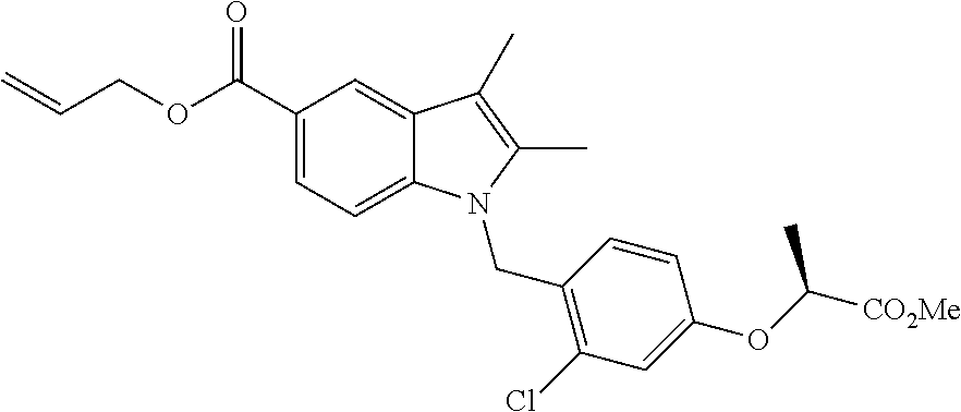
C1(C(OCC=C)=O)=CC=C2C(=C1)C(C)=C(C)N2CC1=C(Cl)C=C(OC([CO2Me])C)C=C1
